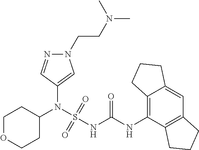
C1(N(S(NC(NC2=C3C(=CC4=C2CCC4)CCC3)=O)(=O)=O)C2CCOCC2)=CN(CCN(C)C)N=C1
